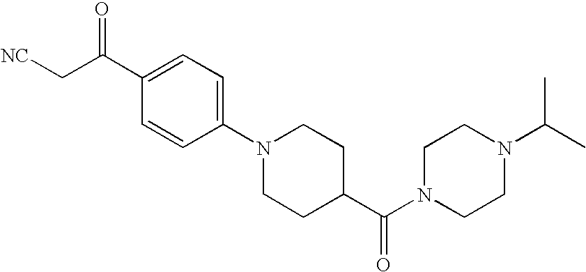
C(C1=CC=C(N2CCC(C(N3CCN(C(C)C)CC3)=O)CC2)C=C1)(=O)C[NC]
